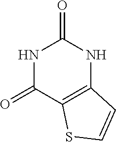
N1C(=O)C2=C(NC1=O)C=CS2
